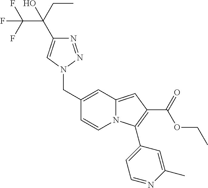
FC(C(CC)(O)C1=CN(CC2=CC3=CC(C(=O)OCC)=C(C4=CC=NC(C)=C4)N3C=C2)N=N1)(F)F
